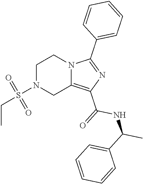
C1N(S(CC)(=O)=O)CC2=C(C(=O)NC(C)C3=CC=CC=C3)N=C(C3=CC=CC=C3)N2C1
